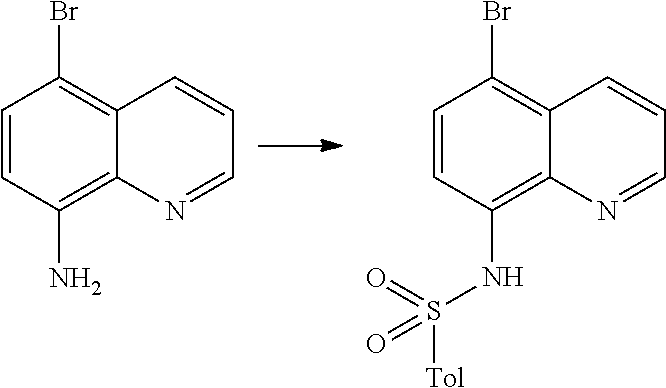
C1=CC(N)=C2C(=C1Br)C=CC=N2.C1=CC(NS([Tol])(=O)=O)=C2C(=C1Br)C=CC=N2
